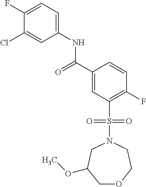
C(C1=CC(S(N2CCOCC(OC)C2)(=O)=O)=C(F)C=C1)(=O)NC1=CC=C(F)C(Cl)=C1
